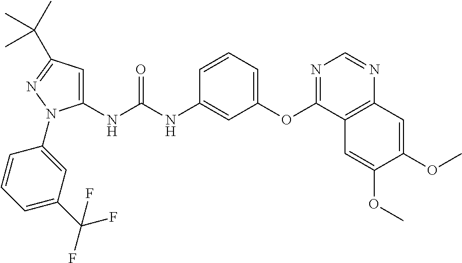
C1(NC(NC2=CC(OC3=NC=NC4=C3C=C(OC)C(OC)=C4)=CC=C2)=O)=CC(C(C)(C)C)=NN1C1=CC(C(F)(F)F)=CC=C1
